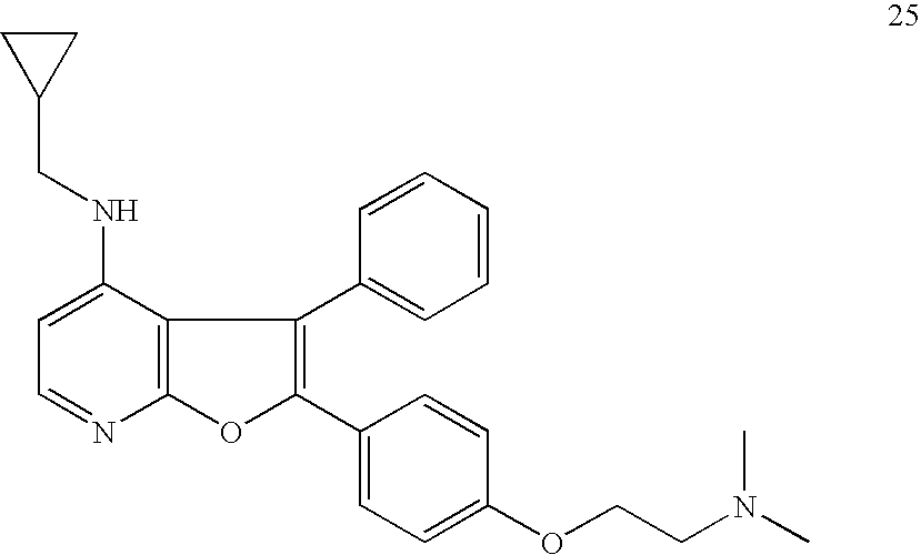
C1=C(NCC2CC2)C2=C(N=C1)OC(C1=CC=C(OCCN(C)C)C=C1)=C2C1=CC=CC=C1
